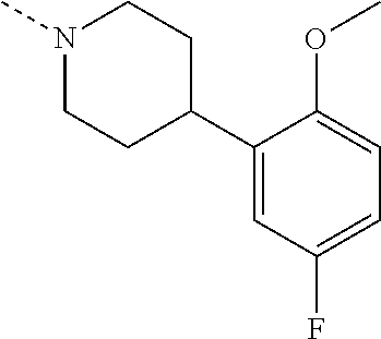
C1(C2CCN(C)CC2)=CC(F)=CC=C1OC
